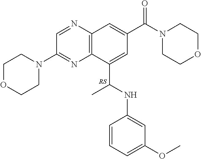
C1(C(NC2=CC(OC)=CC=C2)C)=CC(C(N2CCOCC2)=O)=CC2=C1N=C(N1CCOCC1)C=N2.[RS]
